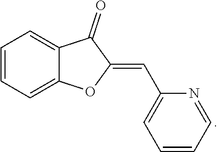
C1=CC=C2C(=C1)C(=O)C(=CC1=CC=CC=N1)O2
